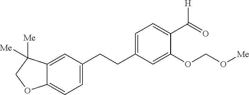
C1=C(CCC2=CC=C(C(=O)[H])C(OCO[Me])=C2)C=C2C(=C1)OCC2([Me])[Me]
